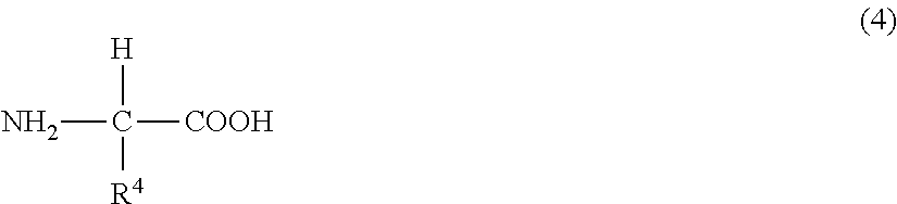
NC([COOH])([H])[R4]
